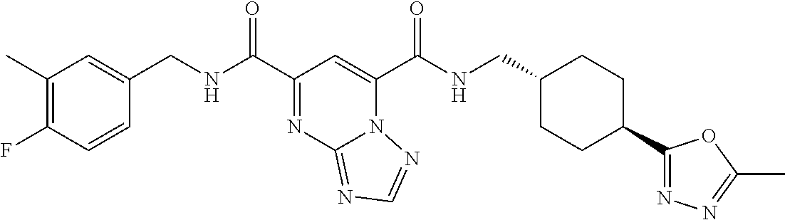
C1(C)=C(F)C=CC(CNC(C2=NC3=NC=NN3C(C(NCC3CCC(C4=NN=C(C)O4)CC3)=O)=C2)=O)=C1
